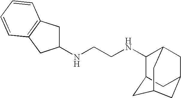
C1(NCCNC2C3CC4CC2CC(C3)C4)CC2=C(C1)C=CC=C2
